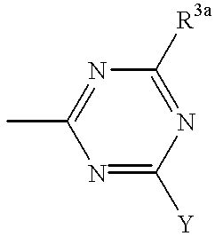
N1=C([Y])N=C([R3a])N=C1C
